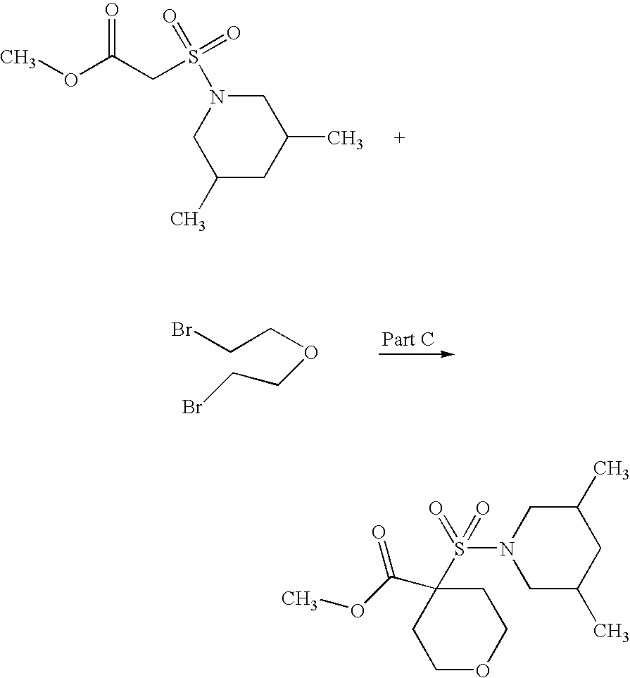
COC(CS(N1CC(C)CC(C)C1)(=O)=O)=O.BrCCOCCBr.N1(S(C2(C(OC)=O)CCOCC2)(=O)=O)CC(C)CC(C)C1
